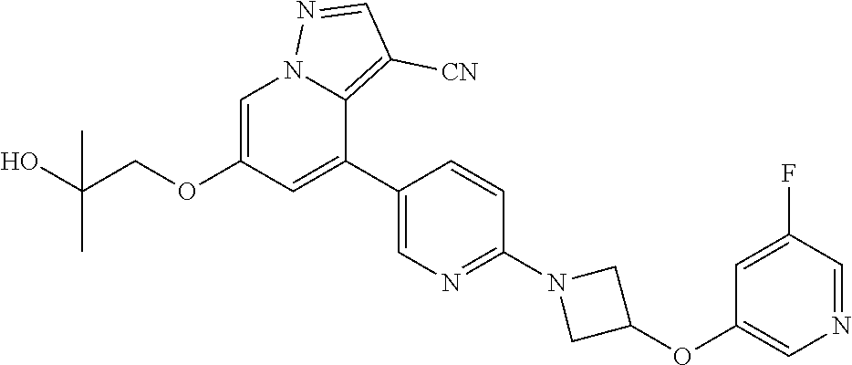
C1=C(OCC(O)(C)C)C=C(C2=CN=C(N3CC(OC4=CN=CC(F)=C4)C3)C=C2)C2=C([CN])C=NN12
